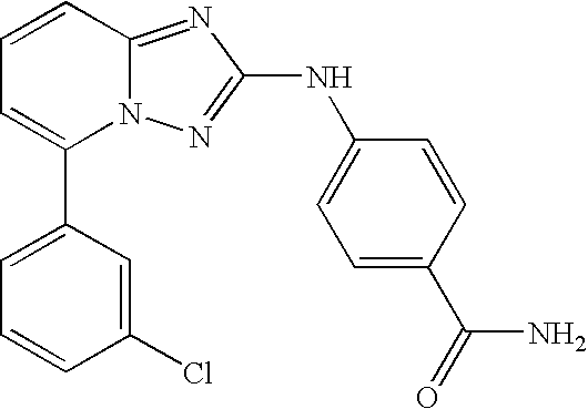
C1(C2=CC=CC3=NC(NC4=CC=C(C(N)=O)C=C4)=NN23)=CC=CC(Cl)=C1
